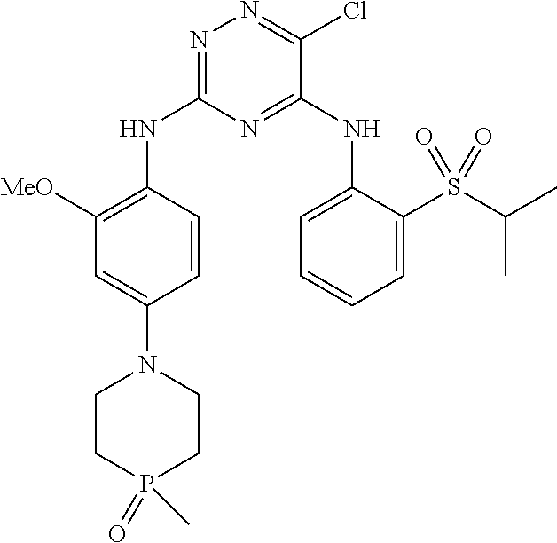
N1=C(NC2=C([MeO])C=C(N3CCP(C)(=O)CC3)C=C2)N=C(NC2=CC=CC=C2S(C(C)C)(=O)=O)C(Cl)=N1
